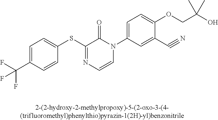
FC(C1=CC=C(SC2=NC=CN(C3=CC=C(OCC(O)(C)C)C(C#N)=C3)C2=O)C=C1)(F)F
